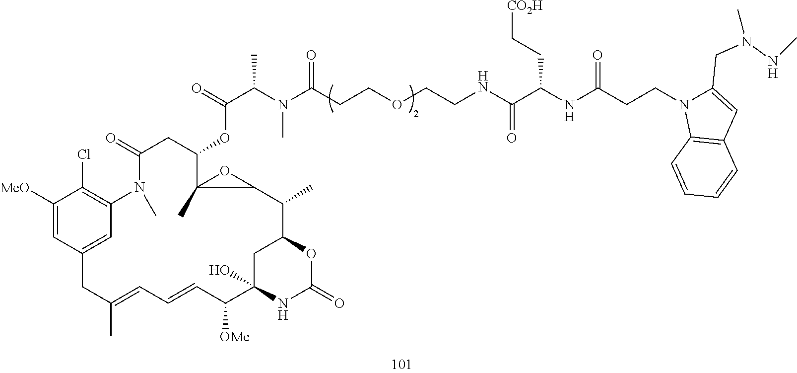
C1([MeO])=CC2=CC(=C1Cl)N(C)C(=O)CC(OC(C(N(C(CCOCCNC(C(NC(CCN1C(CN(NC)C)=CC3=C1C=CC=C3)=O)CC[CO2H])=O)=O)C)C)=O)C1(C)C(C(C)C3OC(=O)NC(O)(C([OMe])C=CC=C(C)C2)C3)O1
